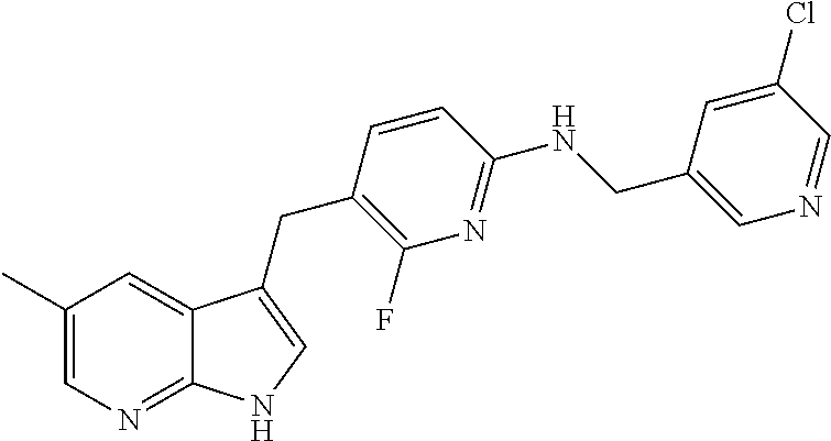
C1=C(Cl)C=NC=C1CNC1=NC(F)=C(CC2=CNC3=NC=C(C)C=C32)C=C1
